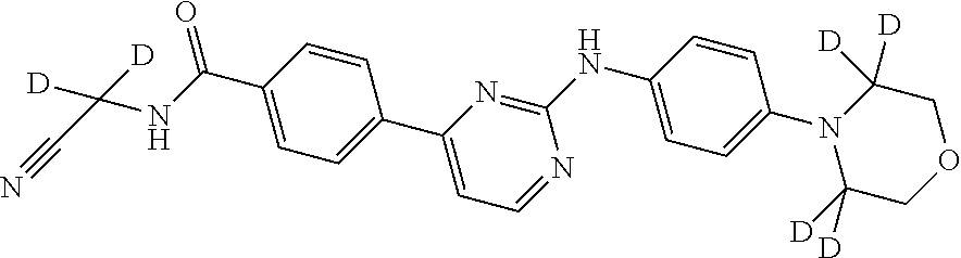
C1(C(NC(C#N)([D])[D])=O)=CC=C(C2=CC=NC(NC3=CC=C(N4C([D])([D])COCC4([D])[D])C=C3)=N2)C=C1
